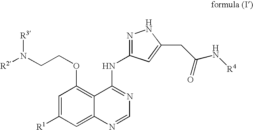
[R2]N(CCOC1=C2C(=CC([R1])=C1)N=CN=C2NC1=NNC(CC(N[R4])=O)=C1)[R3]
